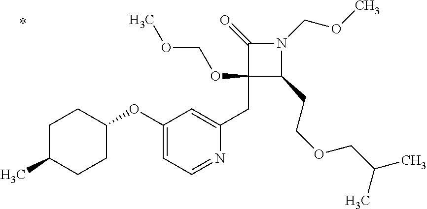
C1(CC2=CC(OC3CCC(C)CC3)=CC=N2)(OCOC)C(CCOCC(C)C)N(COC)C1=O
